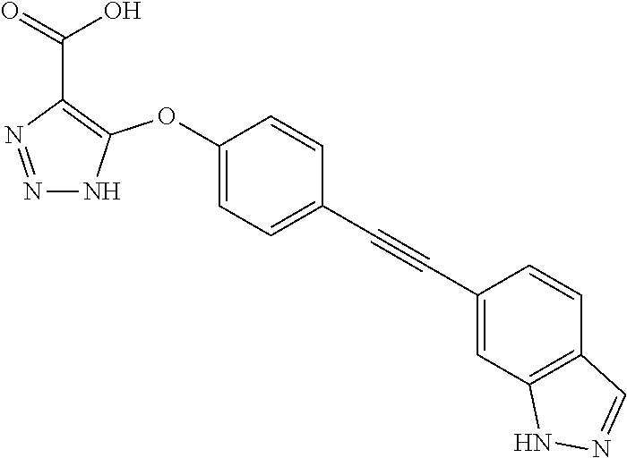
N1=NC(C(=O)O)=C(OC2=CC=C(C#CC3=CC4=C(C=C3)C=NN4)C=C2)N1
